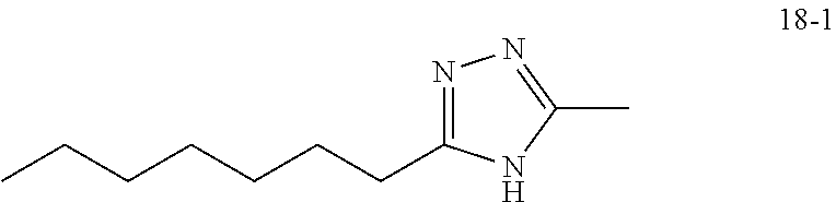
CCCCCCCC1=NN=C(C)N1
